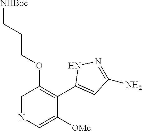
C1=NC=C([OMe])C(C2=CC(N)=NN2)=C1OCCC[NHBoc]
